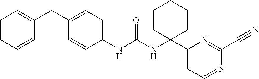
C1(NC(NC2(C3=CC=NC(C#N)=N3)CCCCC2)=O)=CC=C(CC2=CC=CC=C2)C=C1
